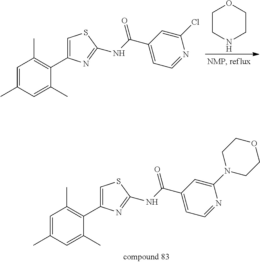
C1=C(C)C=C(C)C(C2=CSC(NC(C3=CC=NC(N4CCOCC4)=C3)=O)=N2)=C1C.C1=C(C)C=C(C)C(C2=CSC(NC(C3=CC=NC(Cl)=C3)=O)=N2)=C1C.C1CNCCO1
